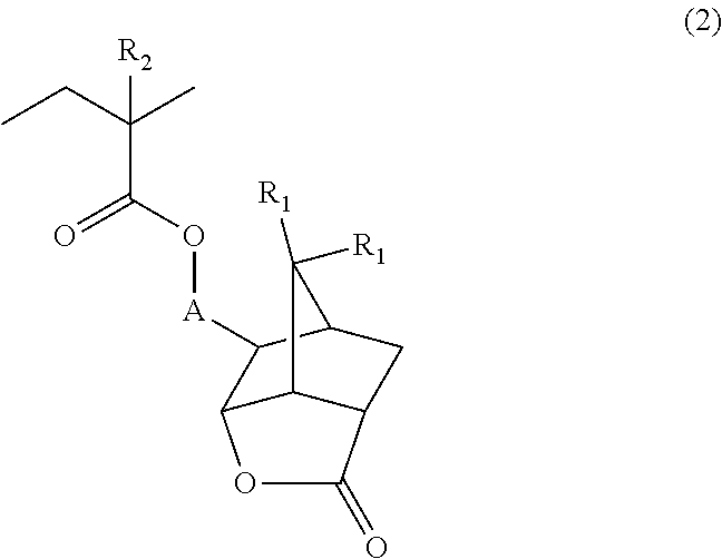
C(C(CC)(C)[R2])(O[A]C1C2C3C(CC1C3([R1])[R1])C(=O)O2)=O
